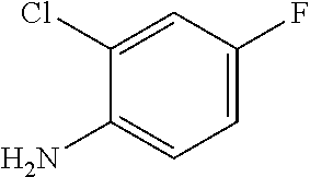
C1=C(F)C=C(Cl)C(N)=C1
